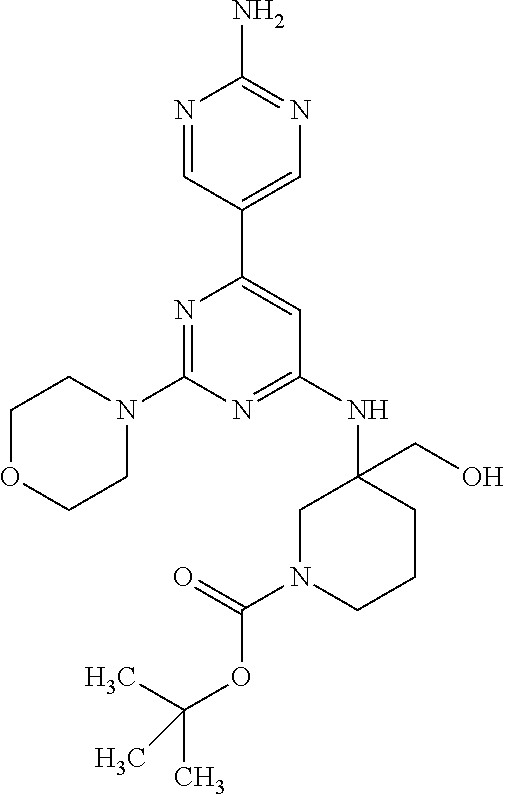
N1=CC(C2=CC(NC3(CO)CN(C(=O)OC(C)(C)C)CCC3)=NC(N3CCOCC3)=N2)=CN=C1N
